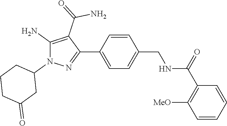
C1=C(C2=NN(C3CCCC(=O)C3)C(N)=C2C(=O)N)C=CC(CNC(C2=C([MeO])C=CC=C2)=O)=C1
